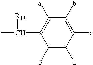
[R13]C(C)C1=C([a])C(b)=C(c)C([d])=C1[e]
